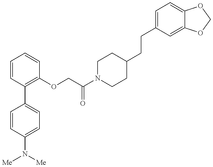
C1=CC(N([Me])[Me])=CC=C1C1=C(OCC(N2CCC(CCC3=CC=C4C(=C3)OCO4)CC2)=O)C=CC=C1
